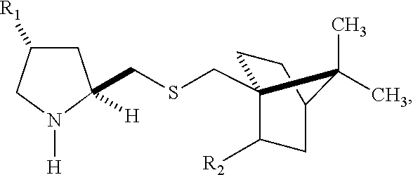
C1C([R1])CN([H])C1([H])CSCC12CCC(CC1[R2])C2(C)C
